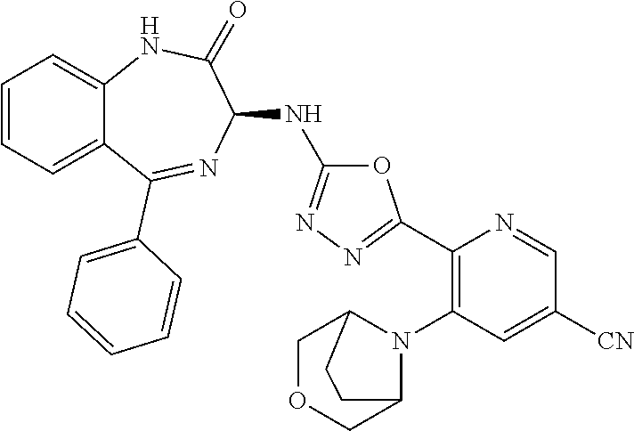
C1(C2=NN=C(NC3C(=O)NC4=CC=CC=C4C(C4=CC=CC=C4)=N3)O2)=C(N2C3COCC2CC3)C=C([CN])C=N1
